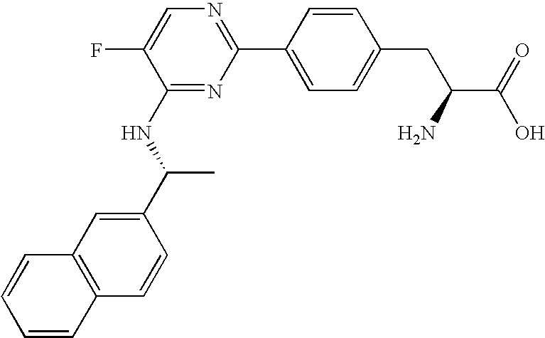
C1(C2=NC=C(F)C(NC(C3=CC4=C(C=C3)C=CC=C4)C)=N2)=CC=C(CC(C(=O)O)N)C=C1
